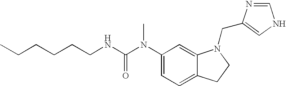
C1(N(C(NCCCCCC)=O)C)=CC=C2C(=C1)N(CC1=CNC=N1)CC2
